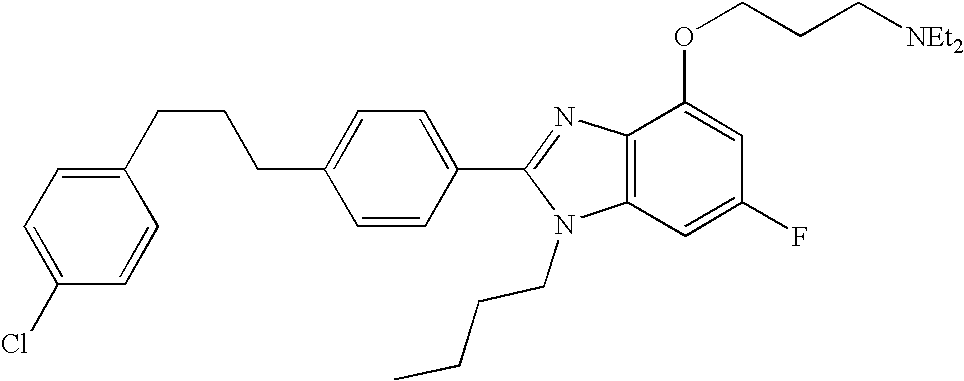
C1=C(CCCC2=CC=C(Cl)C=C2)C=CC(C2=NC3=C(N2CCCC)C=C(F)C=C3OCCC[NEt2])=C1
